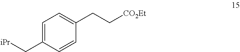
C1=C(C[iPr])C=CC(CC[CO2Et])=C1
